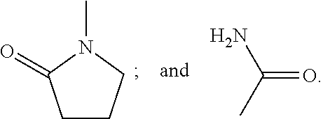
C1CCN(C)C1=O.C(=O)(C)N
